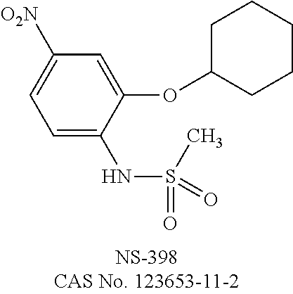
C1=C(NS(=O)(C)=O)C(OC2CCCCC2)=CC([O2N])=C1
